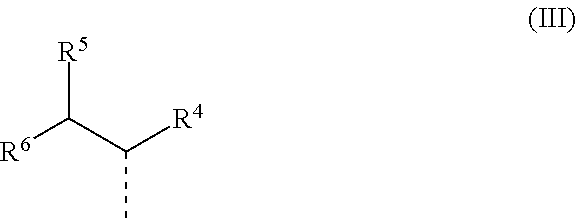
C([R5])(C([R4])C)[R6]
